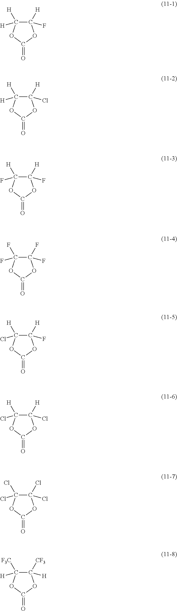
C1([H])(F)C([H])([H])OC(=O)O1.C1([H])(Cl)C([H])([H])OC(=O)O1.C1([H])(F)C([H])(F)OC(=O)O1.C1(F)(F)C(F)(F)OC(=O)O1.C1([H])(F)C([H])(Cl)OC(=O)O1.C1([H])(Cl)C([H])(Cl)OC(=O)O1.C1(Cl)(Cl)C(Cl)(Cl)OC(=O)O1.C1([CF3])([H])C([F3C])([H])OC(=O)O1
